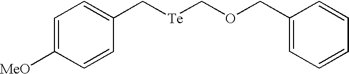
C1=C([MeO])C=CC(C[Te]COCC2=CC=CC=C2)=C1
